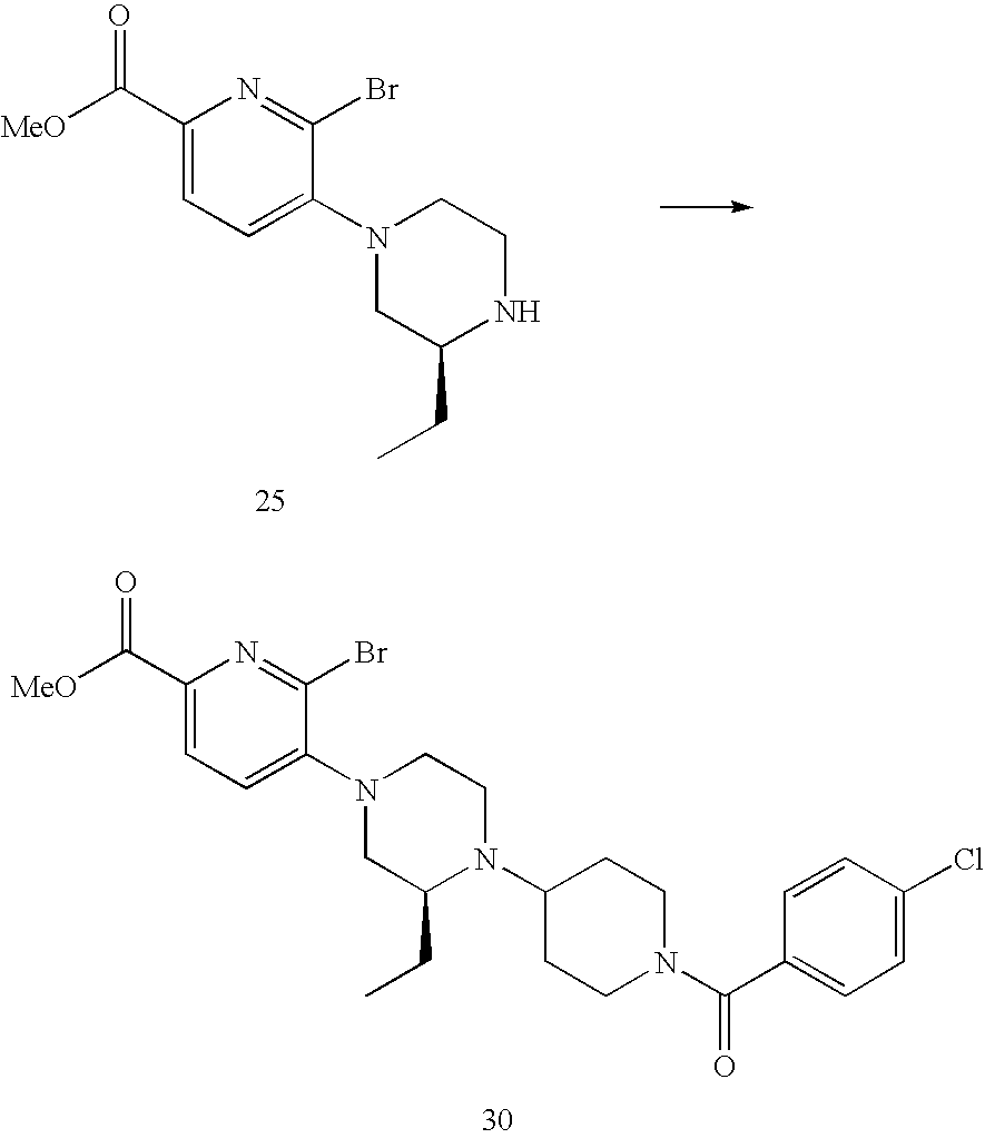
C1(C([MeO])=O)=CC=C(N2CC(CC)N(C3CCN(C(C4=CC=C(Cl)C=C4)=O)CC3)CC2)C(Br)=N1.C1(C([MeO])=O)=CC=C(N2CC(CC)NCC2)C(Br)=N1
